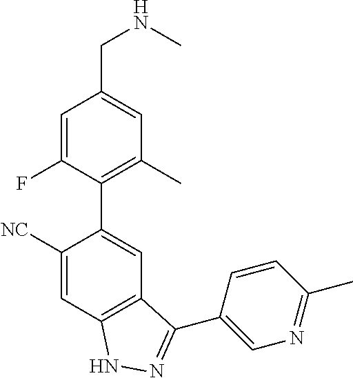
C1([NC])=CC2=C(C=C1C1=C(C)C=C(CNC)C=C1F)C(C1=CN=C(C)C=C1)=NN2
